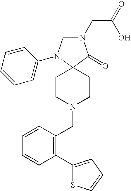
N1(CC(=O)O)CN(C2=CC=CC=C2)C2(C1=O)CCN(CC1=C(C3=CC=CS3)C=CC=C1)CC2
